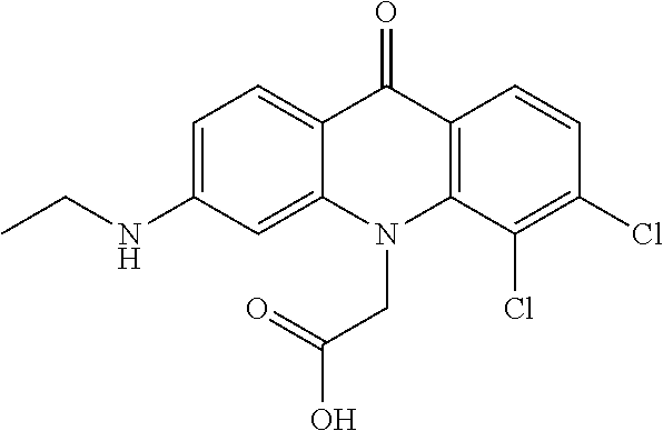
C12=CC=C(NCC)C=C1N(CC(O)=O)C1=C(C2=O)C=CC(Cl)=C1Cl
